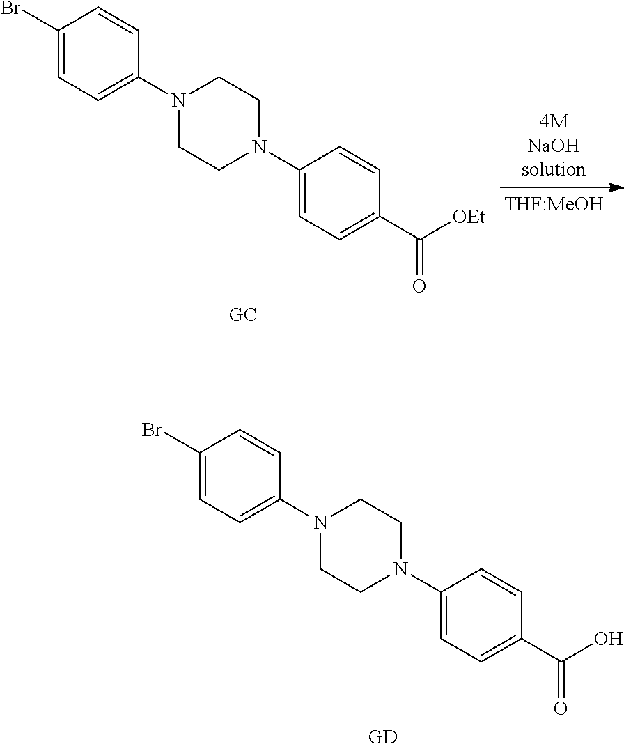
[GC].C1(Br)=CC=C(N2CCN(C3=CC=C(C(=O)[OEt])C=C3)CC2)C=C1.[GD].C1(Br)=CC=C(N2CCN(C3=CC=C(C(=O)O)C=C3)CC2)C=C1
